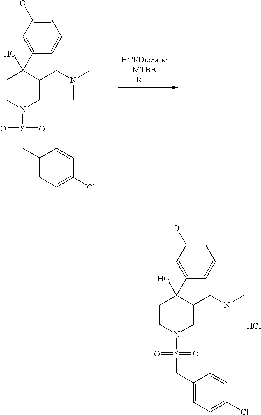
C1(CS(=O)(=O)N2CC(CN(C)C)C(C3=CC(OC)=CC=C3)(O)CC2)=CC=C(Cl)C=C1.Cl.C1(CS(=O)(=O)N2CC(CN(C)C)C(C3=CC(OC)=CC=C3)(O)CC2)=CC=C(Cl)C=C1
